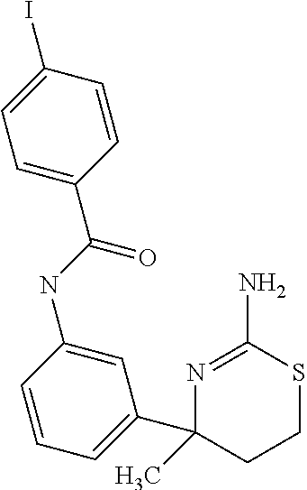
C1=C(C(NC2=CC(C3(C)CCSC(N)=N3)=CC=C2)=O)C=CC(I)=C1
